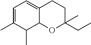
C1=C(C)C(C)C2C(=C1)CCC(CC)(C)O2
